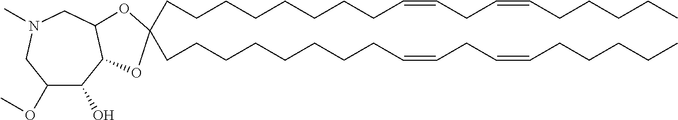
C1(OC)C(O)C2C(CN(C)C1)OC(CCCCCCCCC=CCC=CCCCCC)(CCCCCCCCC=CCC=CCCCCC)O2
